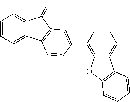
C1=CC=C2C(=C1)C(=O)C1=C2C=CC(C2=C3C(=CC=C2)C2=C(O3)C=CC=C2)=C1
